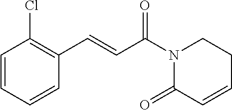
C1=CC=CC(C=CC(N2C(=O)C=CCC2)=O)=C1Cl
